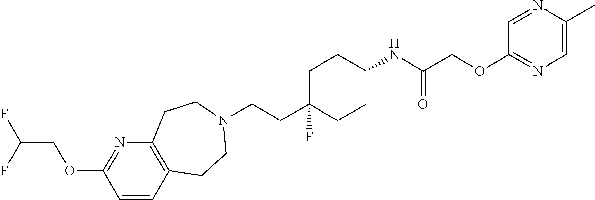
C1C(CCN2CCC3=C(CC2)C=CC(OCC(F)F)=N3)(F)CCC(NC(COC2=NC=C(C)N=C2)=O)C1
